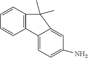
C1=CC2=C(C=C1)C1=CC=C(N)C=C1C2(C)C
